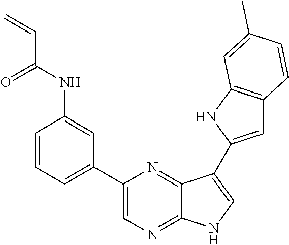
C1=CC=C(C2=CN=C3C(=N2)C(C2=CC4=C(N2)C=C(C)C=C4)=CN3)C=C1NC(C=C)=O
